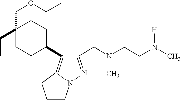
CN(CC1=NN2C(=C1C1CCC(COCC)(CC)CC1)CCC2)CCN([H])C
